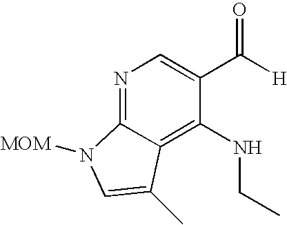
N1=C2C(=C(NCC)C(C([H])=O)=C1)C(C)=CN2[MOM]
